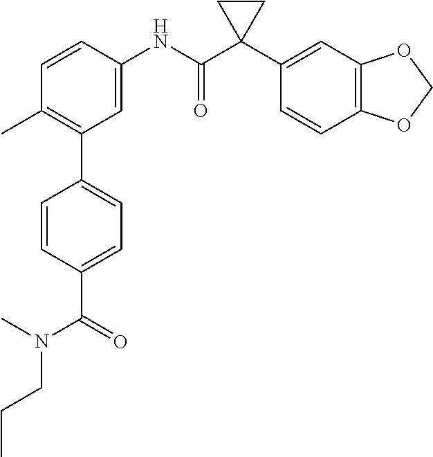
C1=C(NC(C2(C3=CC4=C(C=C3)OCO4)CC2)=O)C=CC(C)=C1C1=CC=C(C(=O)N(C)CCC)C=C1
